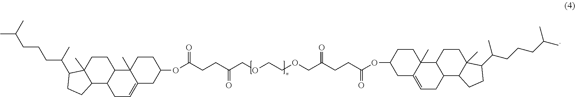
C12(C)C(=CCC3C1CCC1(C)C3CCC1C(CCCC(C)C)C)CC(OC(CCC(COCCOCC(CCC(OC1CC3=CCC4C(C3(C)CC1)CCC1(C)C4CCC1C(CCCC(C)C)C)=O)=O)=O)=O)CC2
